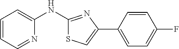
C1=CC=NC(NC2=NC(C3=CC=C(F)C=C3)=CS2)=C1
